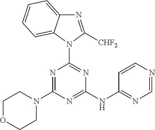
N1(C2=NC(NC3=NC=NC=C3)=NC(N3CCOCC3)=N2)C([CHF2])=NC2=CC=CC=C12
